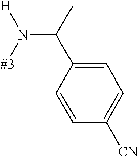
[#3]N([H])C(C1=CC=C([CN])C=C1)C
